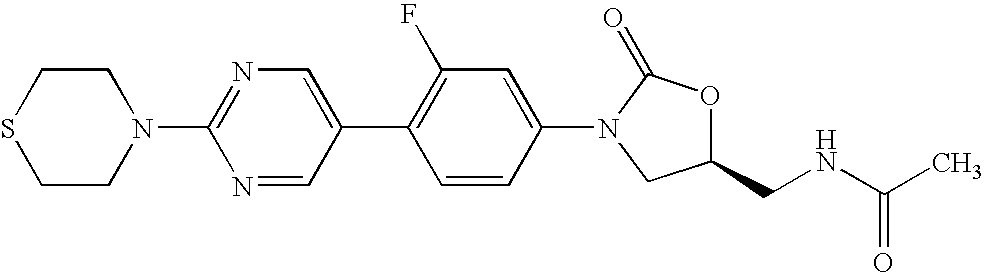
N1(C2=NC=C(C3=C(F)C=C(N4C(=O)OC(CNC(C)=O)C4)C=C3)C=N2)CCSCC1
